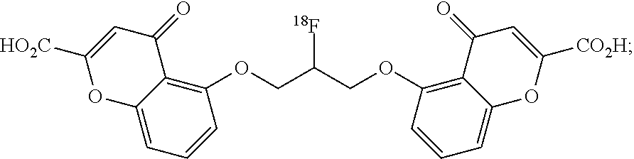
C1=C2C(=C(OCC(COC3=C4C(=CC=C3)OC([CO2H])=CC4=O)[18F])C=C1)C(=O)C=C([HO2C])O2
